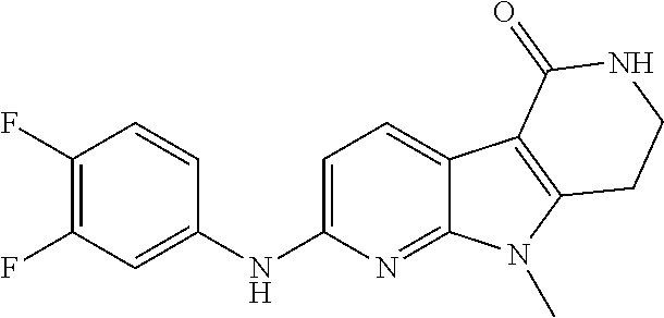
C1(NC2=CC(F)=C(F)C=C2)=CC=C2C(=N1)N(C)C1=C2C(=O)NCC1
